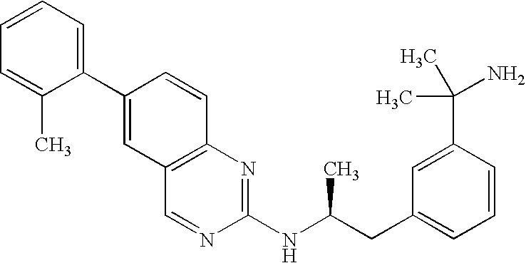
C1=CC=C(C2=CC3=C(C=C2)N=C(NC(CC2=CC=CC(C(N)(C)C)=C2)C)N=C3)C(C)=C1
